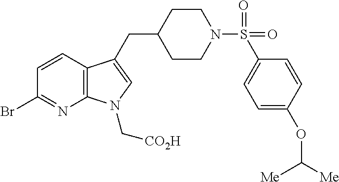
C12=C(C(CC3CCN(S(=O)(=O)C4=CC=C(OC([Me])[Me])C=C4)CC3)=CN1C[CO2H])C=CC(Br)=N2
